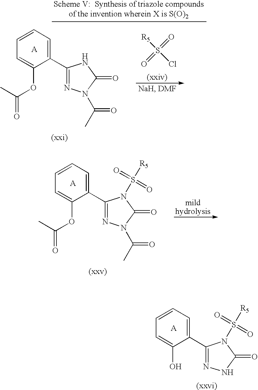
C1(C2=NN(C(C)=O)C(=O)N2S(=O)(=O)[R5])=CC=CC=C1OC(C)=O.C1(C2=NNC(=O)N2S(=O)(=O)[R5])=CC=CC=C1O.C1(C2=NN(C(C)=O)C(=O)N2)=CC=CC=C1OC(C)=O.O=S([R5])(=O)Cl
